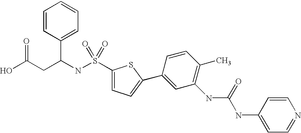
OC(CC(NS(=O)(C1=CC=C(C2=CC(NC(NC3=CC=NC=C3)=O)=C(C)C=C2)S1)=O)C1=CC=CC=C1)=O
